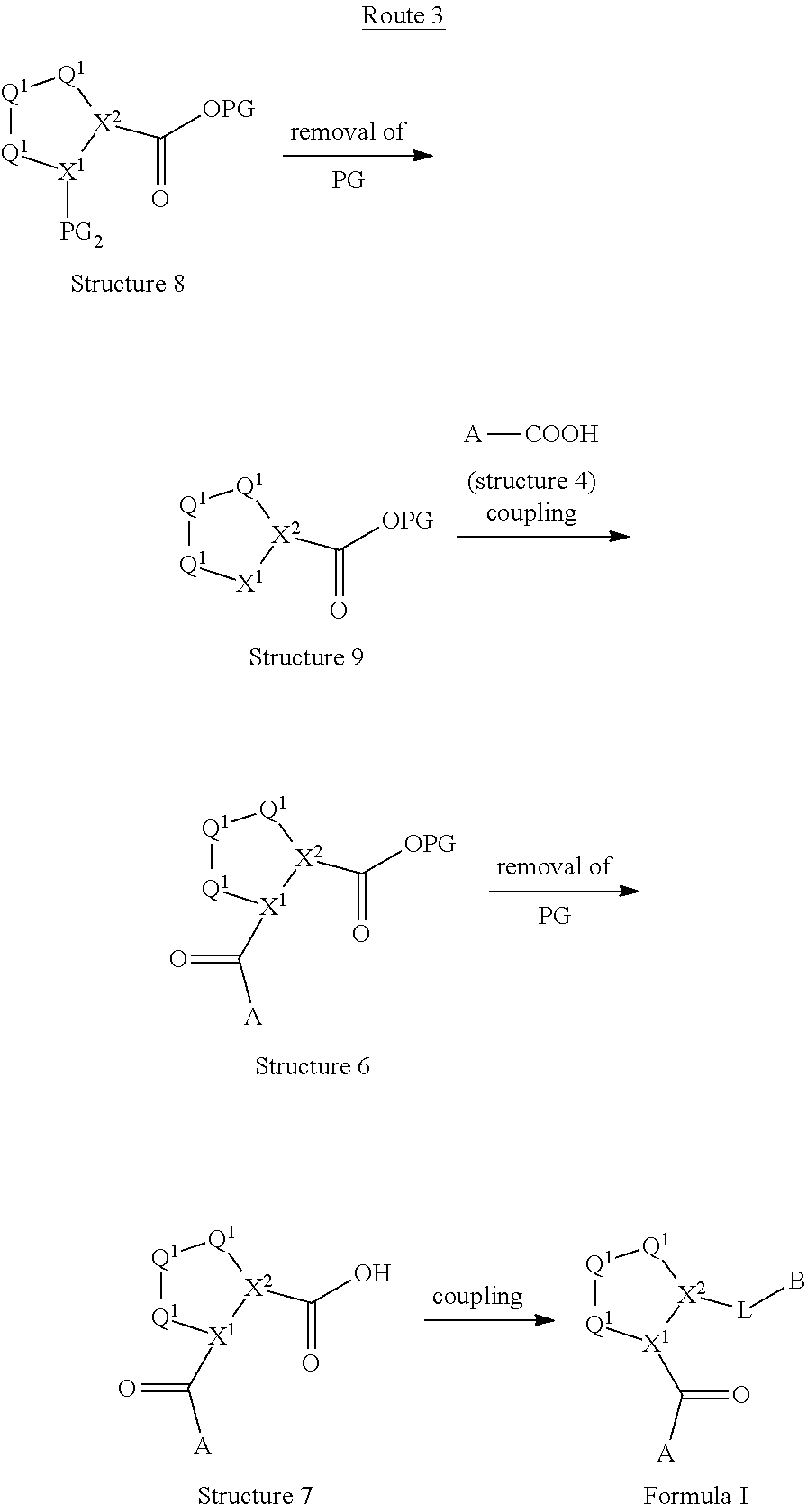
[Q1]1[Q1][X1]([PG2])[X2](C([OPG])=O)[Q1]1.[Q1]1[Q1][X1][X2](C([OPG])=O)[Q1]1.[A][COOH].[Q1]1[Q1][X1](C([A])=O)[X2](C([OPG])=O)[Q1]1.[Q1]1[Q1][X1](C([A])=O)[X2](C(O)=O)[Q1]1.[Q1]1[Q1][X1](C([A])=O)[X2]([L]B)[Q1]1
